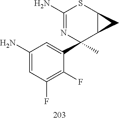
C1(N)=CC(F)=C(F)C(C2(C)C3C(SC(N)=N2)C3)=C1
